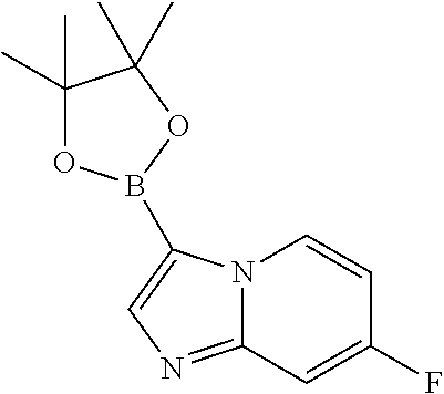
C12=NC=C(B3OC(C)(C)C(C)(C)O3)N1C=CC(F)=C2
